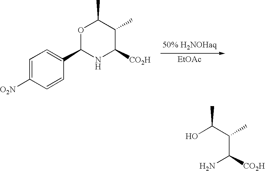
C1=C([O2N])C=CC(C2NC([CO2H])C(C)C(C)O2)=C1.[EtOAc].OC(C(C(N)[CO2H])C)C
